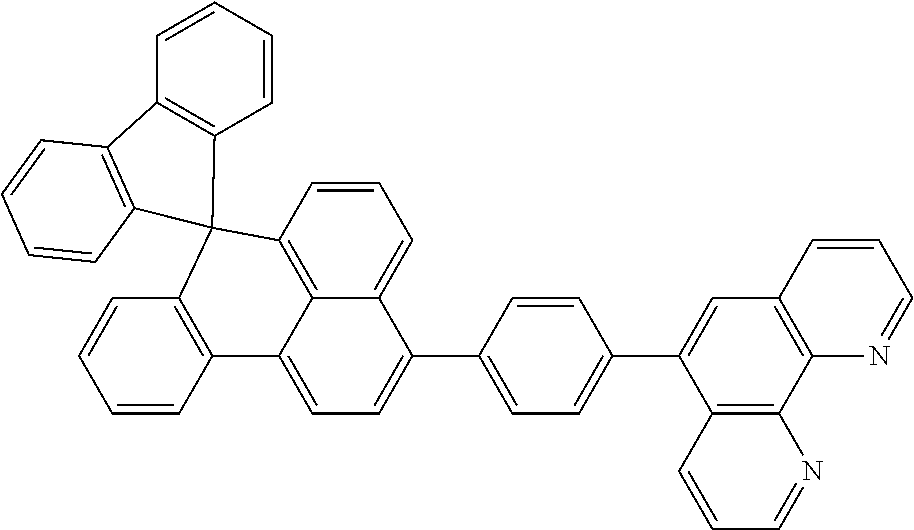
C1=CC2=C3C(=C1)C(C1=CC=C(C4=CC5=C(C6=C4C=CC=N6)N=CC=C5)C=C1)=CC=C3C1=C(C=CC=C1)C21C2=C(C=CC=C2)C2=C1C=CC=C2
